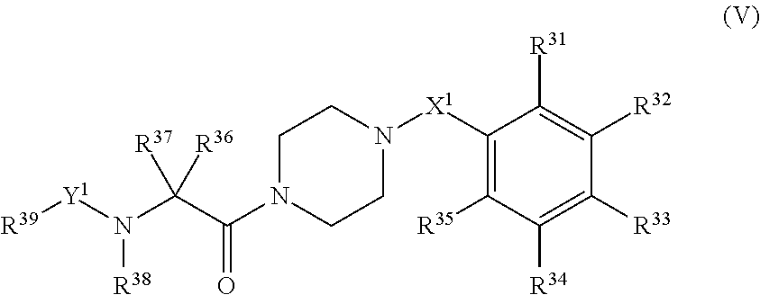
[R39][Y1]N(C(C(N1CCN([X1]C2=C([R35])C([R34])=C([R33])C([R32])=C2[R31])CC1)=O)([R37])[R36])[R38]
